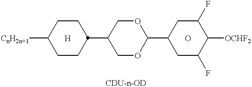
[CnH2n+1]C1CCC(C2COC(C3CC(F)C([OCHF2])C(F)C3)OC2)CC1.[H].O
